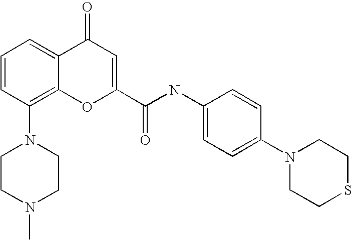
C1CN(C)CCN1C1=C2C(=CC=C1)C(=O)C=C(C(NC1=CC=C(N3CCSCC3)C=C1)=O)O2
